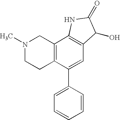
N1(C)CCC2=C(C1)C1=C(C=C2C2=CC=CC=C2)C(O)C(=O)N1
